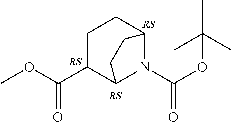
C1C(C(OC)=O)C2N(C(OC(C)(C)C)=O)C(C1)CC2
